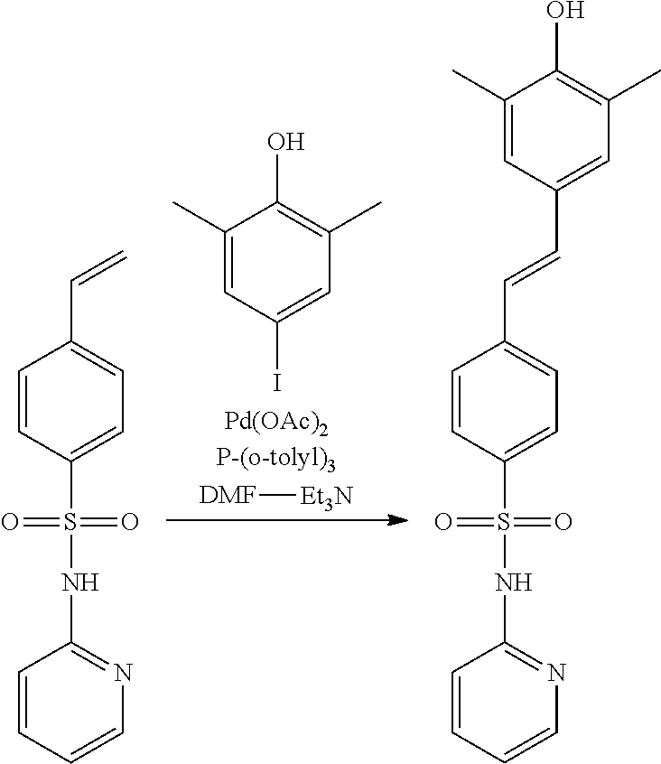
C1=CC(C=C)=CC=C1S(NC1=NC=CC=C1)(=O)=O.C1(C)=CC(C=CC2=CC=C(S(NC3=NC=CC=C3)(=O)=O)C=C2)=CC(C)=C1O.C1(C)=CC(I)=CC(C)=C1O.[DMF][Et3N]
